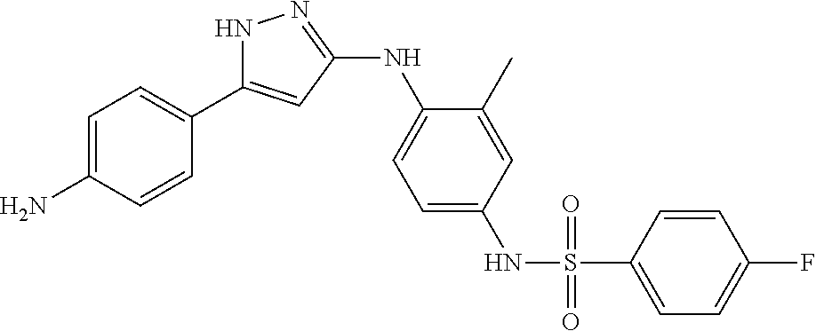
C1=C(N)C=CC(C2=CC(NC3=CC=C(NS(C4=CC=C(F)C=C4)(=O)=O)C=C3C)=NN2)=C1
